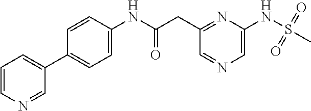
C1(CC(NC2=CC=C(C3=CC=CN=C3)C=C2)=O)=NC(NS(=O)(=O)C)=CN=C1
